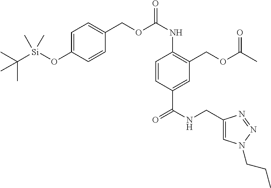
C1(COC(NC2=C(COC(C)=O)C=C(C(NCC3=CN(CCC)N=N3)=O)C=C2)=O)=CC=C(O[Si](C(C)(C)C)(C)C)C=C1
